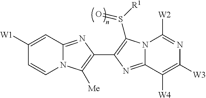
N12C(=NC(C3=C(S([R1])=O)N4C(=N3)C([W4])=C([W3])N=C4[W2])=C1[Me])C=C([W1])C=C2
